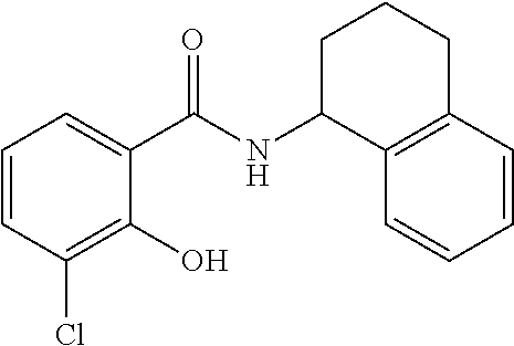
C1(O)=C(Cl)C=CC=C1C(NC1C2=C(CCC1)C=CC=C2)=O
